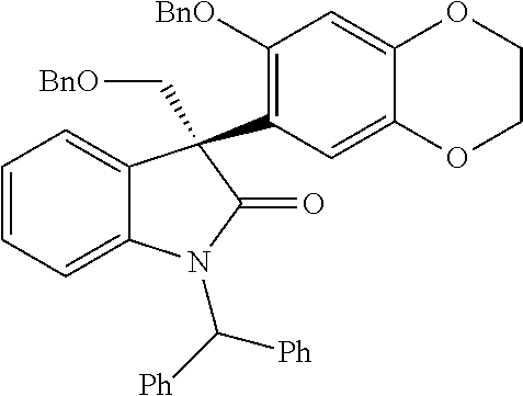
C1=CC=C2C(=C1)C(C1=C([BnO])C=C3C(=C1)OCCO3)(C[BnO])C(=O)N2C([Ph])[Ph]
